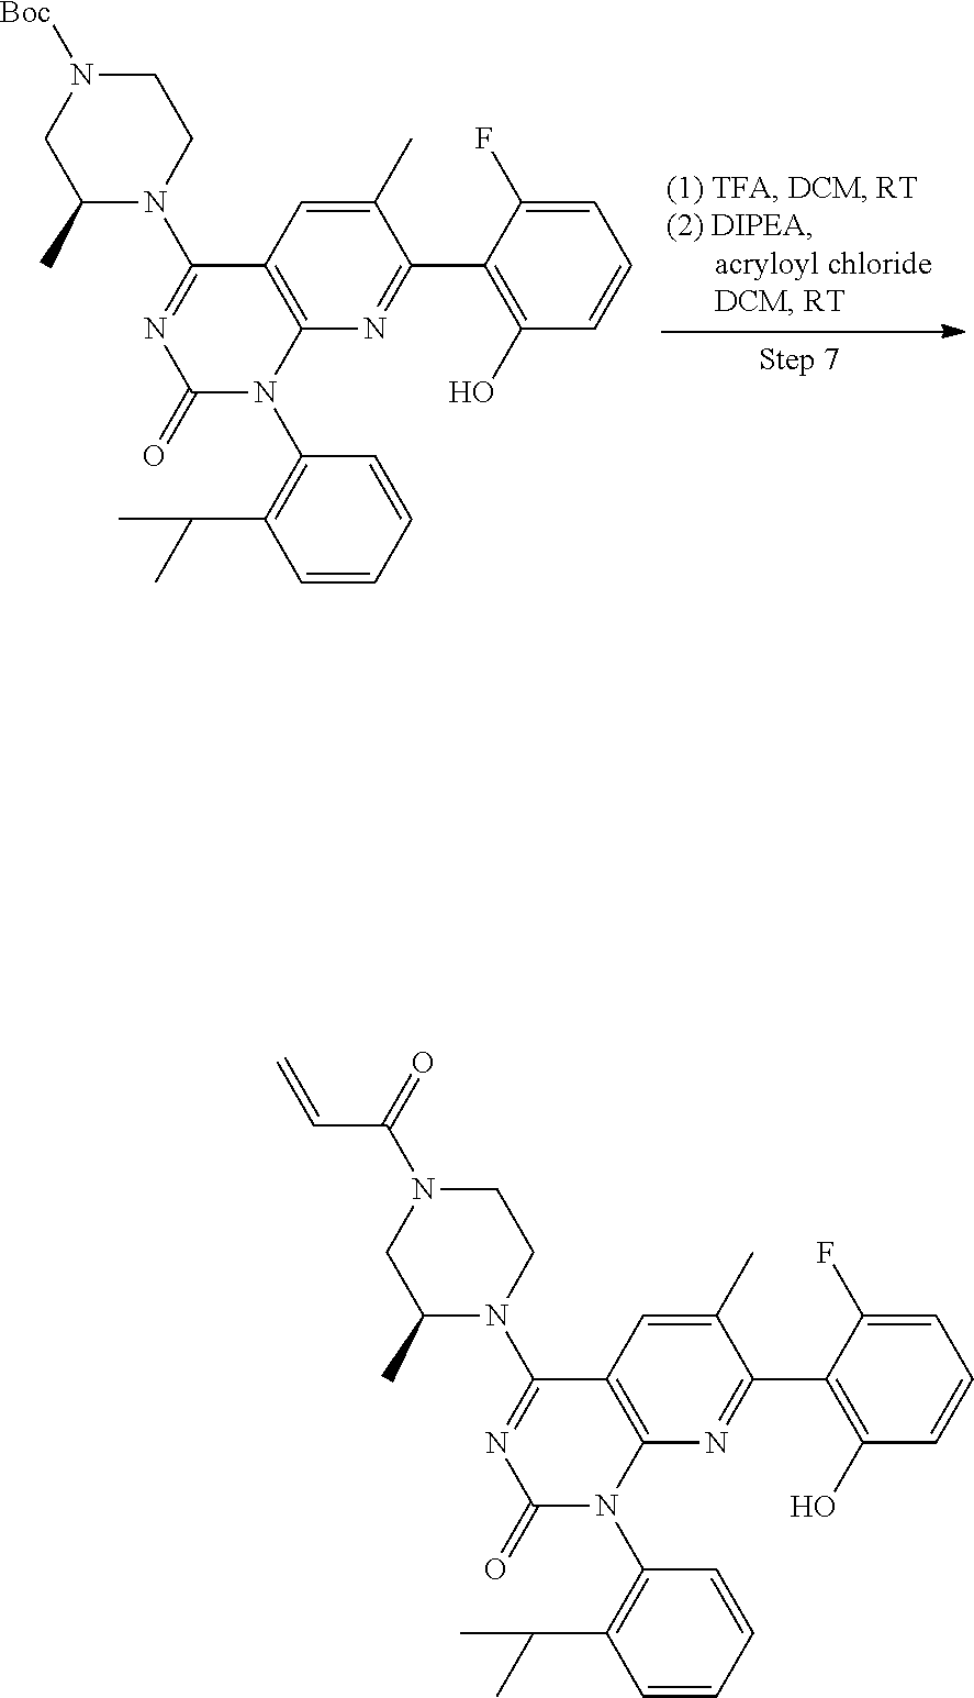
C1(C)=CC2=C(N=C1C1=C(O)C=CC=C1F)N(C1=C(C(C)C)C=CC=C1)C(=O)N=C2N1CCN([Boc])CC1C.C1(C)=CC2=C(N=C1C1=C(O)C=CC=C1F)N(C1=C(C(C)C)C=CC=C1)C(=O)N=C2N1CCN(C(=O)C=C)CC1C
